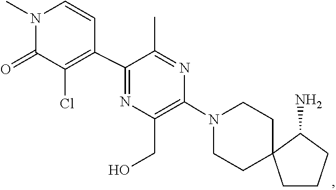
C1CN(C2=C(CO)N=C(C3=C(Cl)C(=O)N(C)C=C3)C(C)=N2)CCC12CCCC2N
